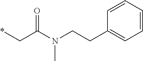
*CC(N(CCC1=CC=CC=C1)C)=O
